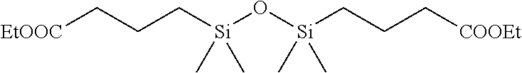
[EtOOC]CCC[Si](O[Si](CCC[COOEt])(C)C)(C)C
